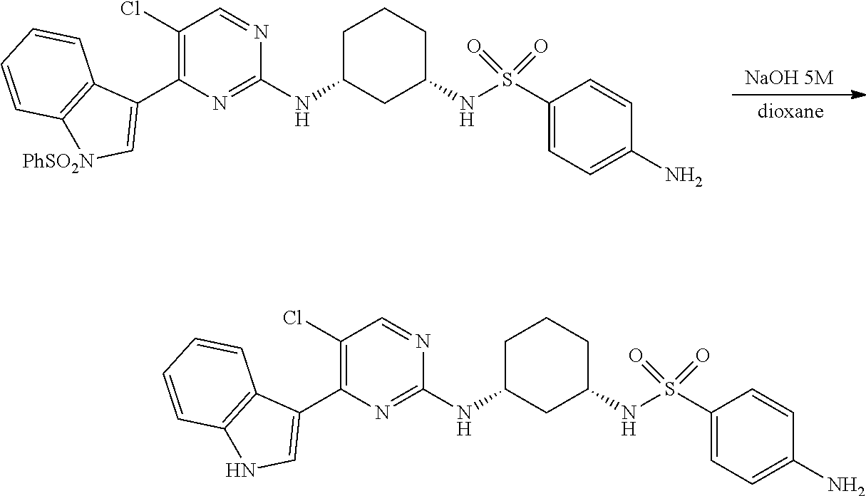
[NaOH 5M].C1(Cl)=C(C2=C[PhSO2N]C3=C2C=CC=C3)N=C(NC2CCCC(NS(C3=CC=C(N)C=C3)(=O)=O)C2)N=C1.C1(Cl)=C(C2=CNC3=C2C=CC=C3)N=C(NC2CCCC(NS(C3=CC=C(N)C=C3)(=O)=O)C2)N=C1
